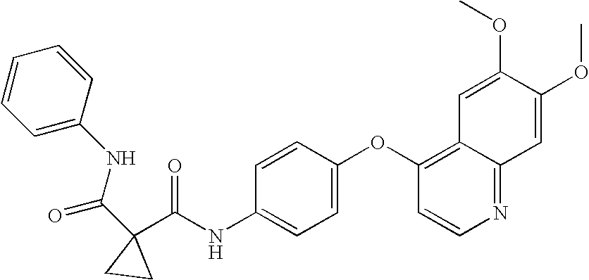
N1=C2C(=C(OC3=CC=C(NC(=O)C4(C(NC5=CC=CC=C5)=O)CC4)C=C3)C=C1)C=C(OC)C(OC)=C2
